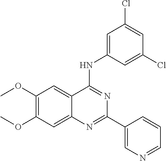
C1(OC)=C(OC)C=C2C(=C1)C(NC1=CC(Cl)=CC(Cl)=C1)=NC(C1=CN=CC=C1)=N2
